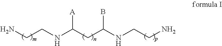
C(CNC(CC(NCCN)B)[A])N
